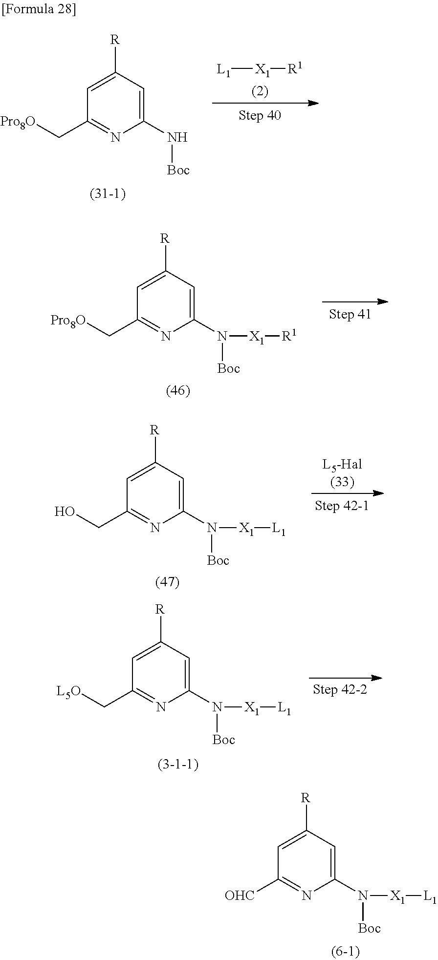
C1([R])=CC(C[Pro8O])=NC(N[Boc])=C1.[L1][X1][R1].C1([R])=CC(C[Pro8O])=NC(N([Boc])[X1][R1])=C1.C1([R])=CC(CO)=NC(N([Boc])[X1][L1])=C1.C1([R])=CC(C[L5O])=NC(N([Boc])[X1][L1])=C1.C1([R])=CC([OHC])=NC(N([Boc])[X1][L1])=C1
